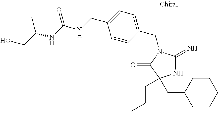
N1C(=N)N(CC2=CC=C(CNC(NC(CO)C)=O)C=C2)C(=O)C1(CCCC)CC1CCCCC1
